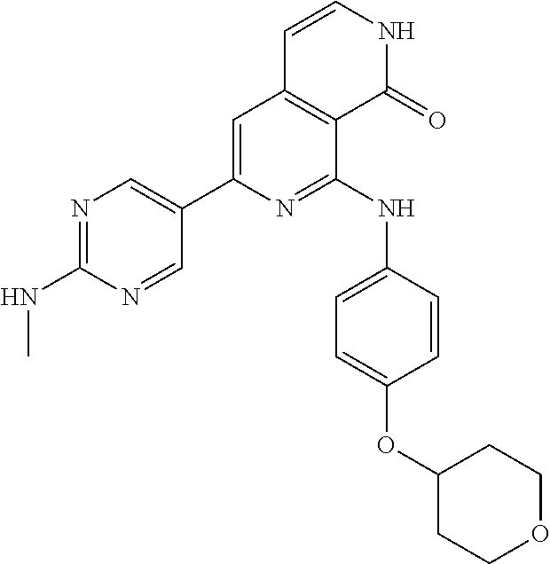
N1=C(NC)N=CC(C2=CC3=C(C(NC4=CC=C(OC5CCOCC5)C=C4)=N2)C(=O)NC=C3)=C1
